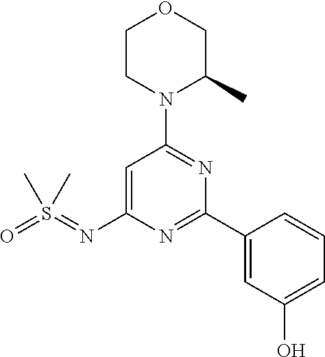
C1=C(N=S(=O)(C)C)N=C(C2=CC(O)=CC=C2)N=C1N1C(C)COCC1
